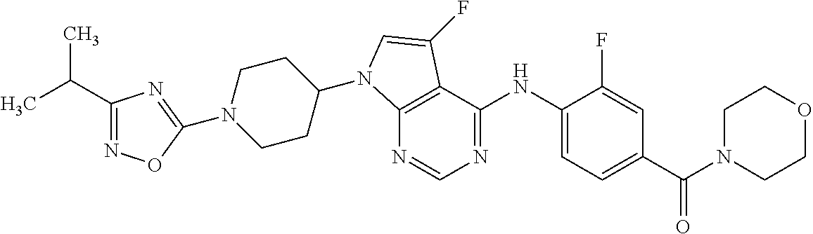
C1(C(C)C)=NOC(N2CCC(N3C4=C(C(NC5=CC=C(C(N6CCOCC6)=O)C=C5F)=NC=N4)C(F)=C3)CC2)=N1
